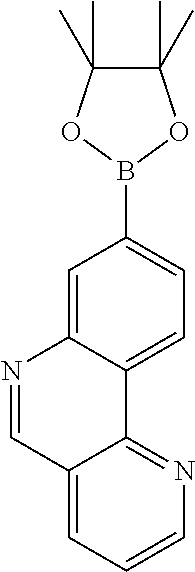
C1=C2C(=CC=C1B1OC(C)(C)C(C)(C)O1)C1=NC=CC=C1C=N2
